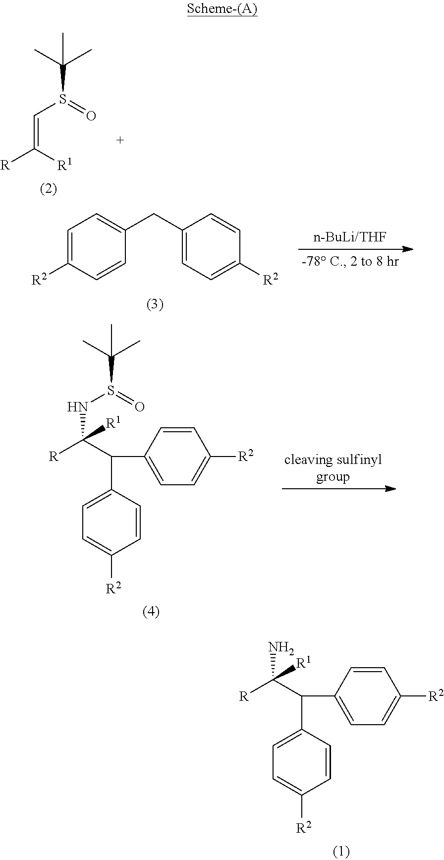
NC([R])([R1])C(C1=CC=C([R2])C=C1)C1=CC=C([R2])C=C1.C(=C([R])[R1])S(=O)C(C)(C)C.C1=C([R2])C=CC(CC2=CC=C([R2])C=C2)=C1.N(C([R])([R1])C(C1=CC=C([R2])C=C1)C1=CC=C([R2])C=C1)S(=O)C(C)(C)C
